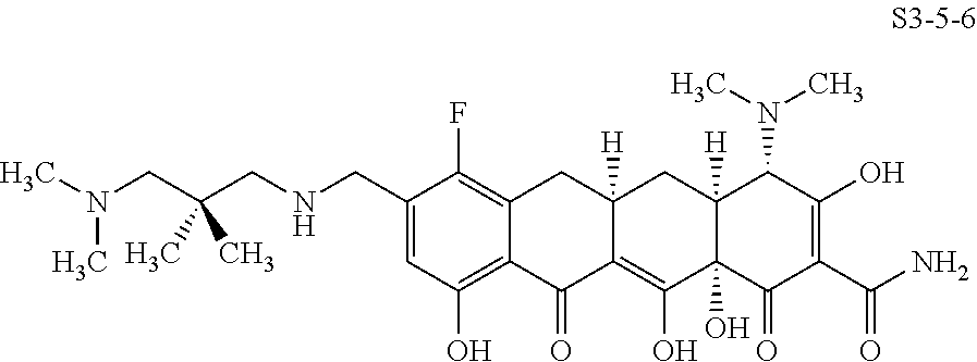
C(CNCC1=CC(O)=C2C(=C1F)CC1([H])C(=C(O)C3(O)C([H])(C1)C(N(C)C)C(O)=C(C(N)=O)C3=O)C2=O)(CN(C)C)(C)C
